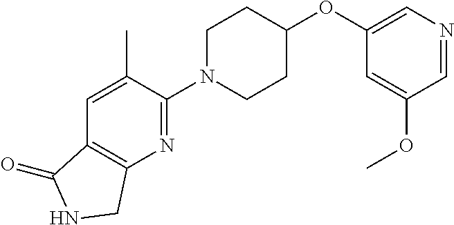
C1(N2CCC(OC3=CN=CC(OC)=C3)CC2)=NC2=C(C=C1C)C(=O)NC2
